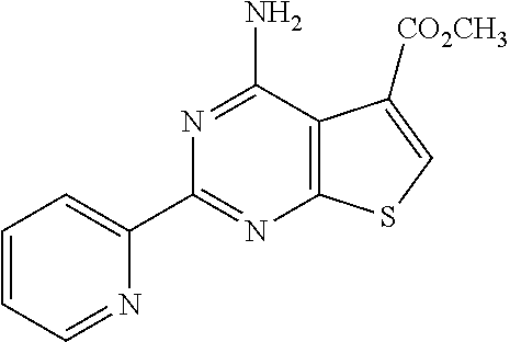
N1=C(C2=CC=CC=N2)N=C(N)C2=C1SC=C2[CO2CH3]
